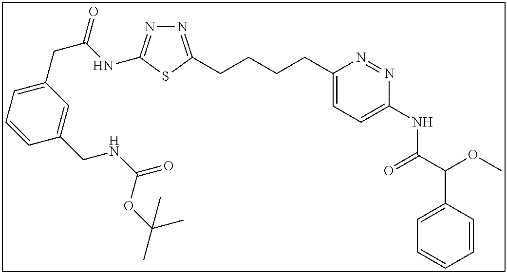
N1=C(CCCCC2=CC=C(NC(C(C3=CC=CC=C3)OC)=O)N=N2)SC(NC(CC2=CC=CC(CNC(=O)OC(C)(C)C)=C2)=O)=N1
